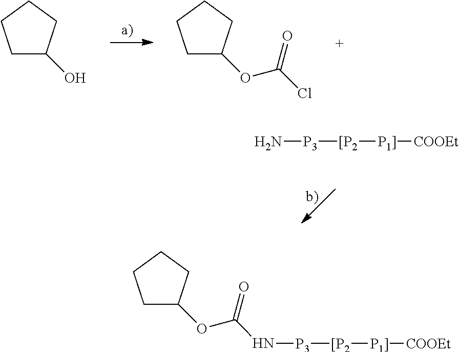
C1C(O)CCC1.C1C(OC(Cl)=O)CCC1.N[P3][[P2][P1]][COOEt].C1C(OC(=O)N[P3][[P2][P1]][COOEt])CCC1
